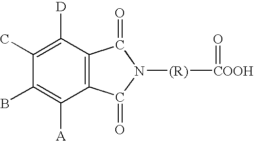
C1(C)=C([D])C2=C(C([A])=C1B)C(=O)N([(R)][COOH]=O)C2=O
